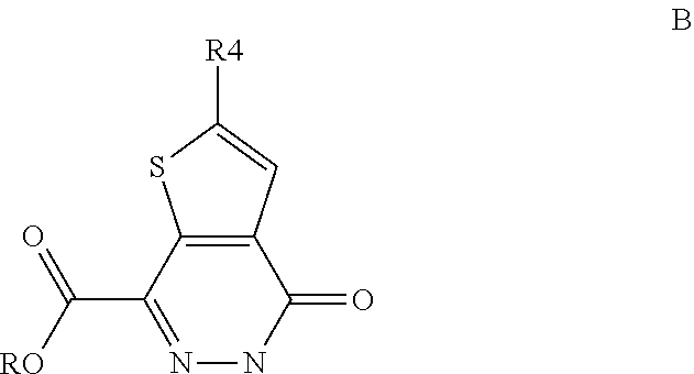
C12=C(C=C([R4])S1)C(=O)NN=C2C([RO])=O
